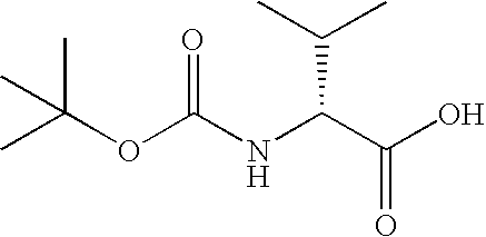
O(C(C)(C)C)C(=O)NC(C(=O)O)C(C)C
